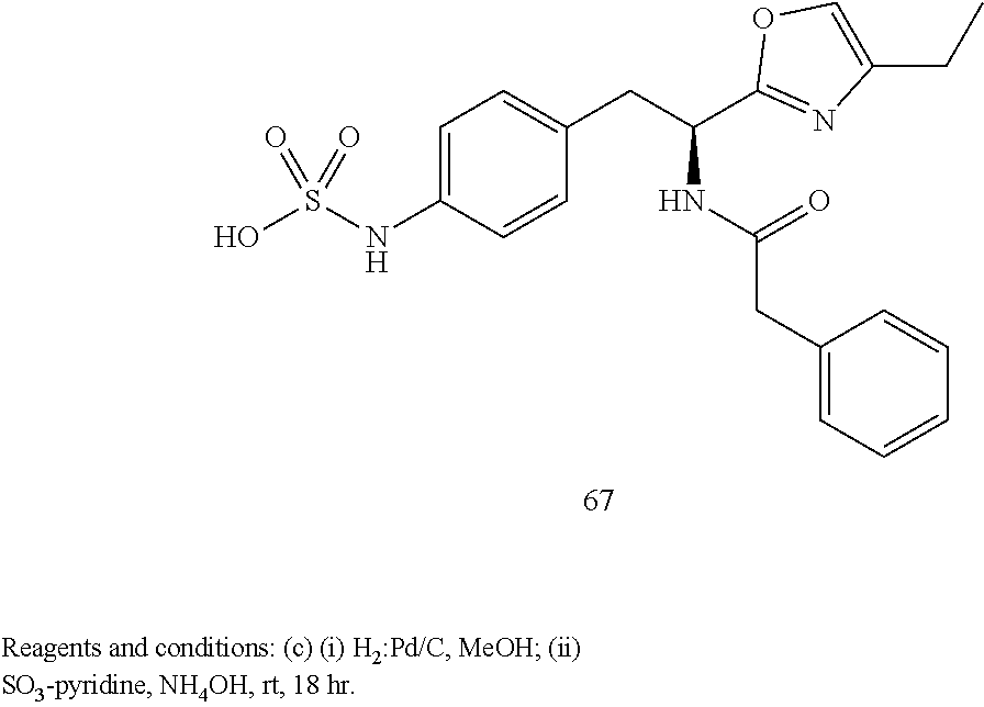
C1=C(NS(O)(=O)=O)C=CC(CC(NC(CC2=CC=CC=C2)=O)C2=NC(CC)=CO2)=C1
